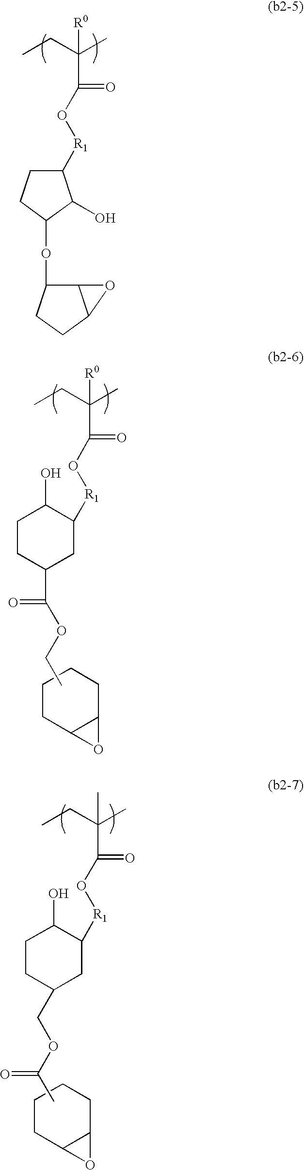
CCC(C)([R0])C(=O)O[R1]C1CCC(OC2C3C(CC2)O3)C1O.CCC(C)([R0])C(=O)O[R1]C1CC(C(=O)OCC)CCC1O.C1CC2C(CC1)O2.C1CC2C(CC1)O2.CCC(C)(C(=O)O[R1]C1CC(COC(C)=O)CCC1O)C
